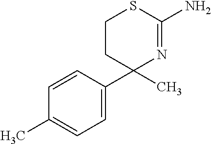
C1=CC(C2(C)N=C(N)SCC2)=CC=C1C
